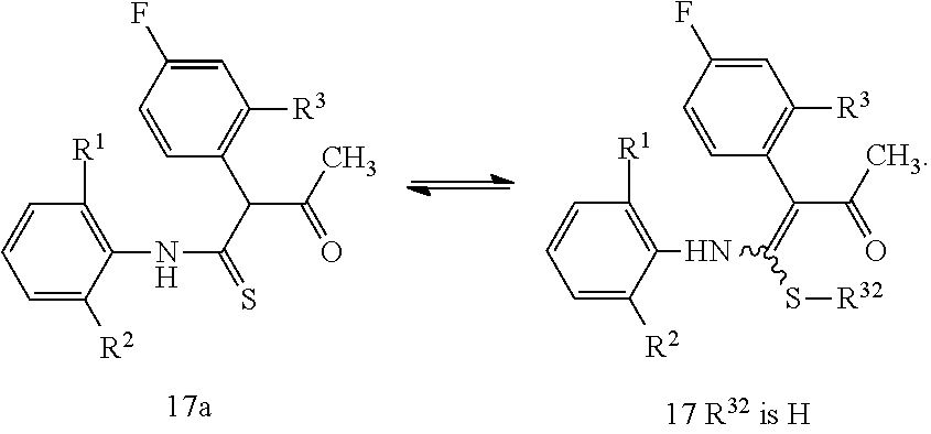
C1=C(F)C=CC(C(C(=O)C)C(NC2=C([R1])C=CC=C2[R2])=S)=C1[R3].C1=C(F)C=CC(C(C(=O)C)=C(NC2=C([R1])C=CC=C2[R2])S[R32])=C1[R3]
